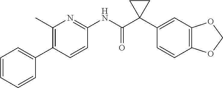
C1(C)=C(C2=CC=CC=C2)C=CC(NC(C2(C3=CC4=C(C=C3)OCO4)CC2)=O)=N1
